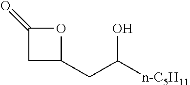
C(C([n-C5H11])O)C1CC(=O)O1
